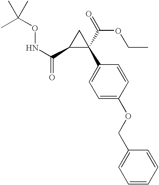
N(C(C1C(C(OCC)=O)(C2=CC=C(OCC3=CC=CC=C3)C=C2)C1)=O)OC(C)(C)C
